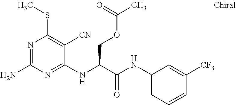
C1(NC(C(NC2=CC=CC([CF3])=C2)=O)COC(C)=O)=NC(N)=NC(SC)=C1[CN]
